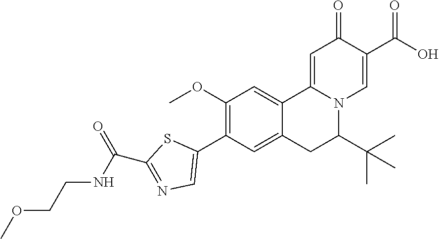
C1(OC)=C(C2=CN=C(C(NCCOC)=O)S2)C=C2C(=C1)C1=CC(=O)C(C(O)=O)=CN1C(C(C)(C)C)C2
